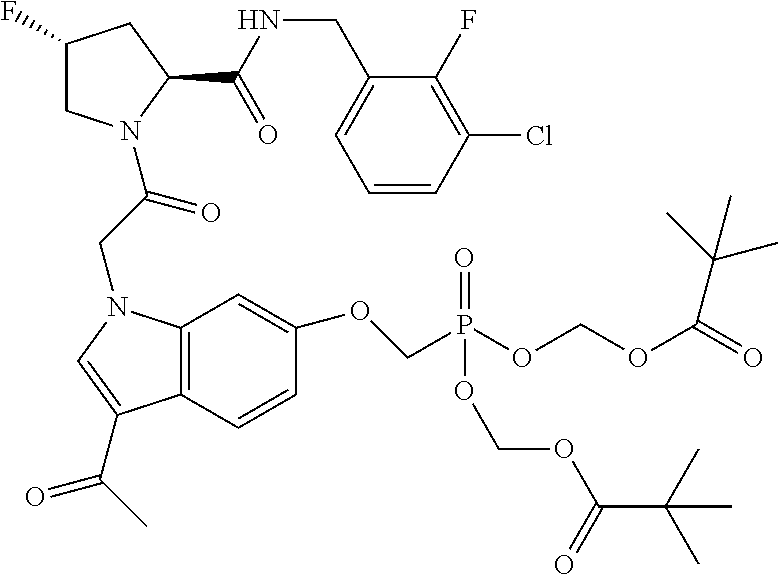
C1(CNC(=O)C2N(C(CN3C4=C(C=CC(OCP(OCOC(=O)C(C)(C)C)(=O)OCOC(=O)C(C)(C)C)=C4)C(C(C)=O)=C3)=O)CC(F)C2)=CC=CC(Cl)=C1F
